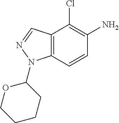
C1(N)=C(Cl)C2=C(N(C3CCCCO3)N=C2)C=C1
